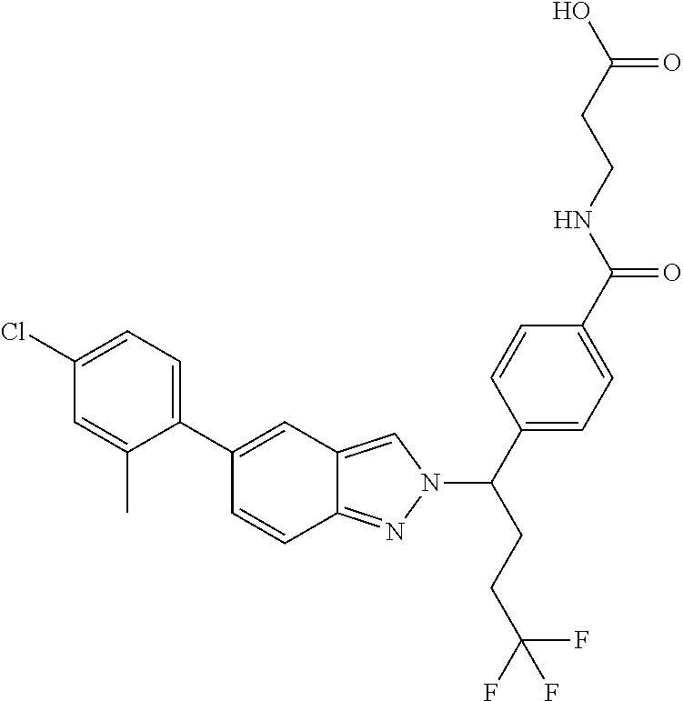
C1(Cl)=CC=C(C2=CC3=CN(C(C4=CC=C(C(NCCC(O)=O)=O)C=C4)CCC(F)(F)F)N=C3C=C2)C(C)=C1
